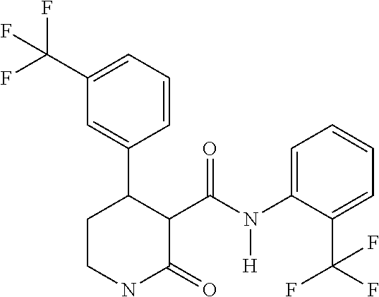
C1(C(F)(F)F)=CC=CC(C2CCNC(=O)C2C(N(C2=CC=CC=C2C(F)(F)F)[H])=O)=C1
